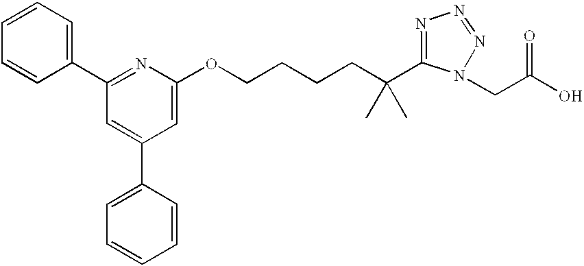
C1=CC(C2=NC(OCCCCC(C3=NN=NN3CC(O)=O)(C)C)=CC(C3=CC=CC=C3)=C2)=CC=C1
